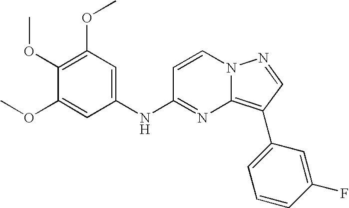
C1(OC)=C(OC)C=C(NC2=NC3=C(C4=CC=CC(F)=C4)C=NN3C=C2)C=C1OC
